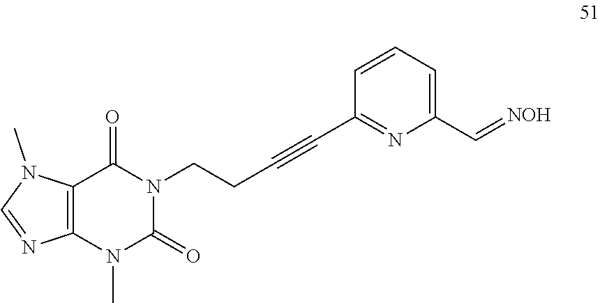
N1(C)C(=O)N(CCC#CC2=NC(C=[NOH])=CC=C2)C(=O)C2=C1N=CN2C
